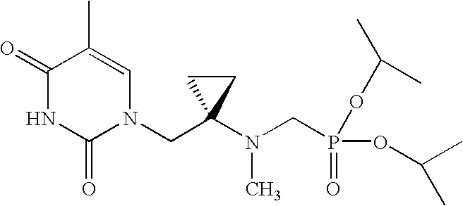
N1(CC2(N(CP(OC(C)C)(=O)OC(C)C)C)CC2)C=C(C)C(=O)NC1=O
